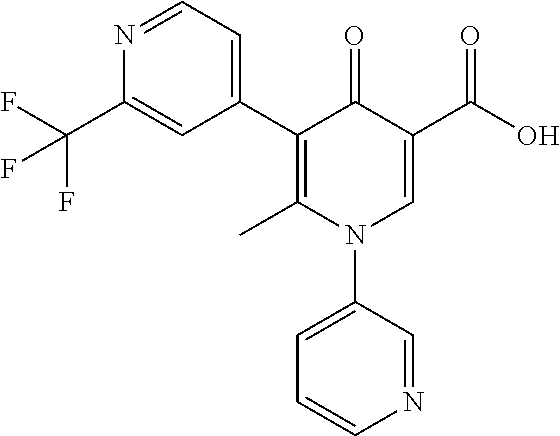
C1(C2=CC=NC(C(F)(F)F)=C2)=C(C)N(C2=CC=CN=C2)C=C(C(=O)O)C1=O
